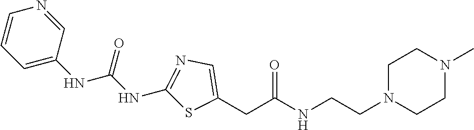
C1=CC=C(NC(NC2=NC=C(CC(NCCN3CCN(C)CC3)=O)S2)=O)C=N1
